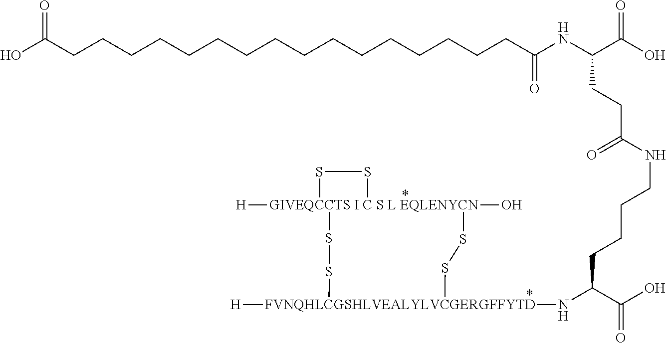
[GIVEQCCTS I C S L EQLENYCN]12([H])(O)(SS[FVNQHLCGSHLVEALYLVCGERGFFYTD]([H])(NC(C(O)=O)CCCCNC(CCC(NC(=O)CCCCCCCCCCCCCCCCC(O)=O)C(O)=O)=O)SS1)SS2
